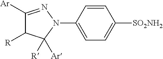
C1([Ar])=NN(C2=CC=C([SO2NH2])C=C2)C([R])([Ar])C1[R]
